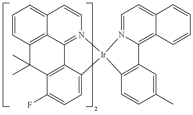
C1=CC2=C3C(=C1)C=CN1=C3C3=C(C(F)=CC=C3[Ir]13N1=CC=C4C(=C1C1=C3C=CC(C)=C1)C=CC=C4)C2(C)C
